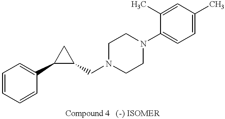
C1=CC=CC(C2C(CN3CCN(C4=CC=C(C)C=C4C)CC3)C2)=C1
